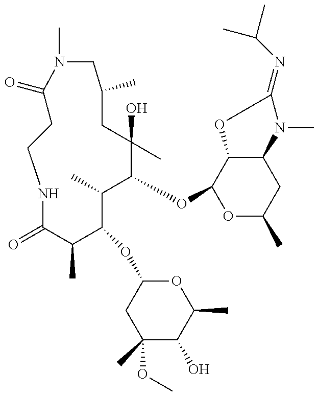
C1C(=O)N(C)CC(C)CC(C)(O)C(OC2OC(C)CC3C2OC(=NC(C)C)N3C)C(C)C(OC2CC(OC)(C)C(O)C(C)O2)C(C)C(=O)NC1
